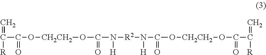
C(N([R2]N(C(O[CH2CH2]OC(C(=C)[R])=O)=O)[H])[H])(O[CH2CH2]OC(C([R])=C)=O)=O
